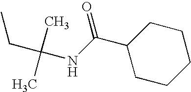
CCC(C)(C)NC(C1CCCCC1)=O
